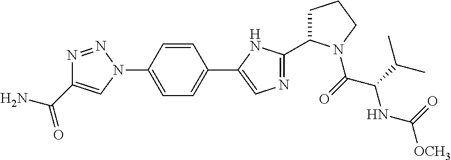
N1(C2=CC=C(C3=CN=C(C4CCCN4C(C(C(C)C)NC(=O)[OCH3])=O)N3)C=C2)N=NC(C(N)=O)=C1
